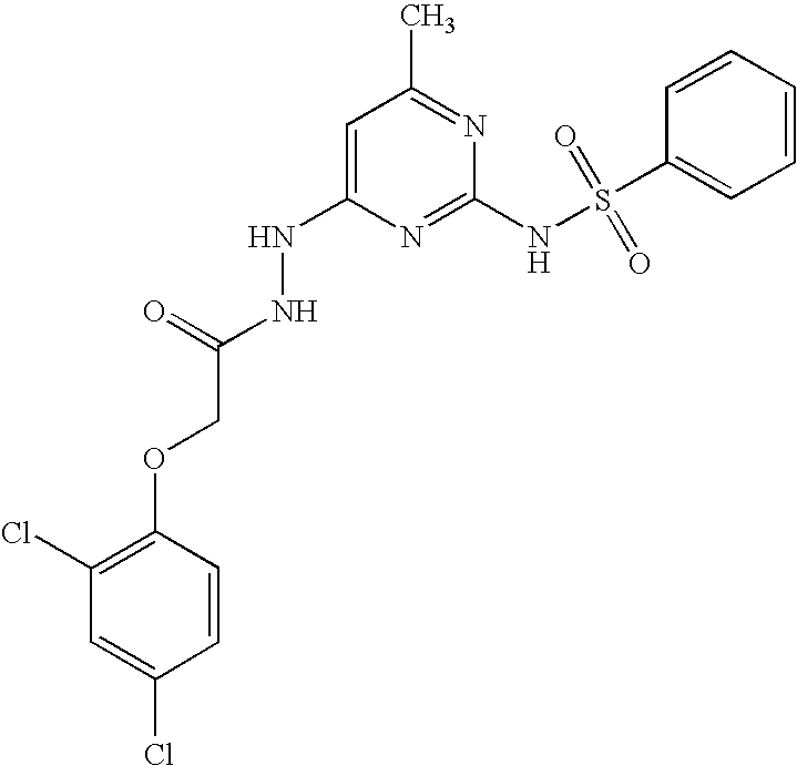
C1=C(Cl)C=CC(OCC(NNC2=CC(C)=NC(NS(=O)(=O)C3=CC=CC=C3)=N2)=O)=C1Cl
